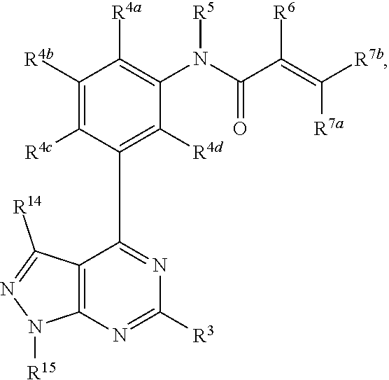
C1([R4b])=C([R4c])C(C2=NC([R3])=NC3=C2C([R14])=NN3[R15])=C([R4d])C(N(C(C(=C([R7b])[R7a])[R6])=O)[R5])=C1[R4a]
